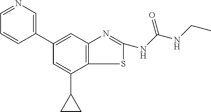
C1=NC=C(C2=CC3=C(C(C4CC4)=C2)SC(NC(NCC)=O)=N3)C=C1
